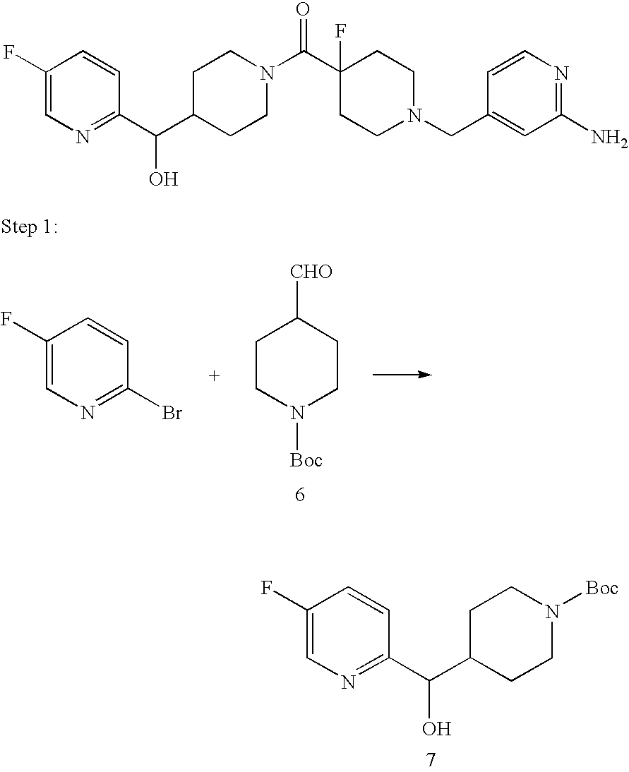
C1(F)=CN=C(Br)C=C1.C1CN([Boc])CCC1[CHO].C1(F)=CN=C(C(C2CCN([Boc])CC2)O)C=C1.C1(F)=CN=C(C(C2CCN(C(C3(F)CCN(CC4=CC(N)=NC=C4)CC3)=O)CC2)O)C=C1
